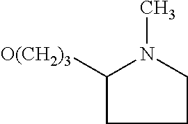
C1C([O(CH2)3])N(C)CC1
